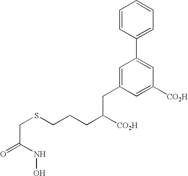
C(C(NO)=O)SCCCC([CO2H])CC1=CC(C2=CC=CC=C2)=CC([CO2H])=C1
